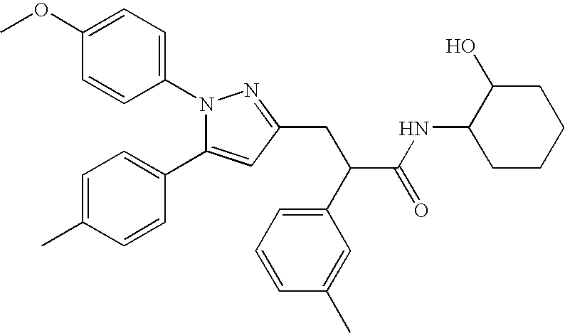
N1(C2=CC=C(OC)C=C2)C(C2=CC=C(C)C=C2)=CC(CC(C(NC2CCCCC2O)=O)C2=CC=CC(C)=C2)=N1
